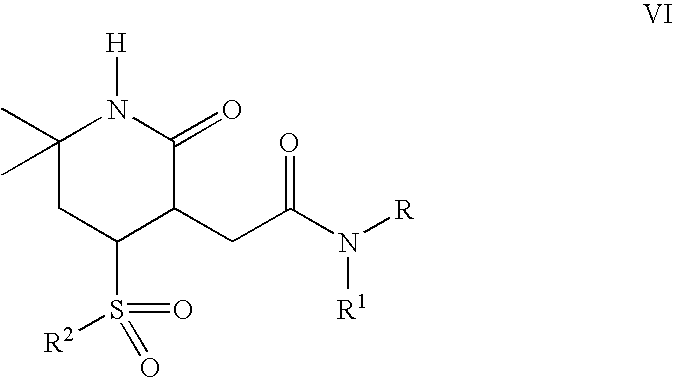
C1(C)(C)CC(S(=O)(=O)[R2])C(CC(N([R])[R1])=O)C(=O)N1[H]
